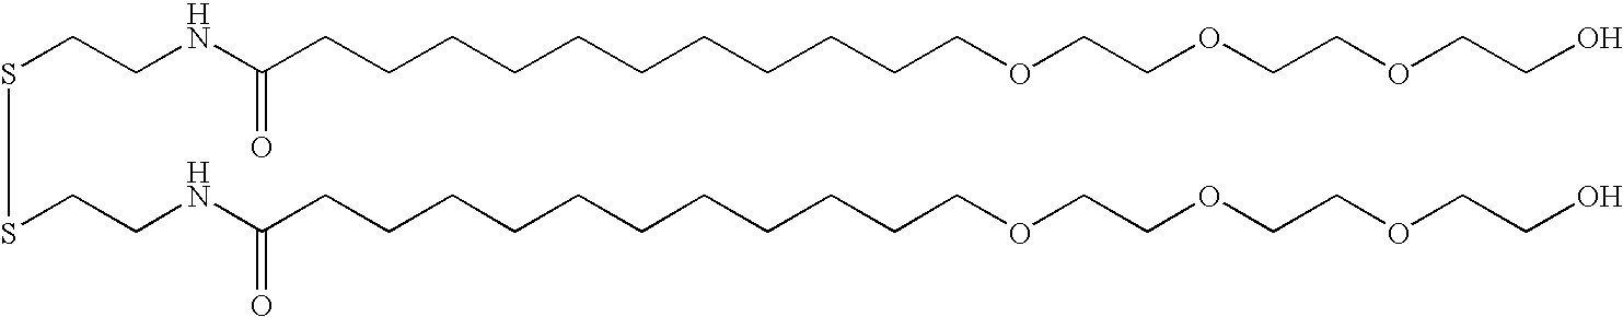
S(CCNC(CCCCCCCCCCCOCCOCCOCCO)=O)SCCNC(CCCCCCCCCCCOCCOCCOCCO)=O
